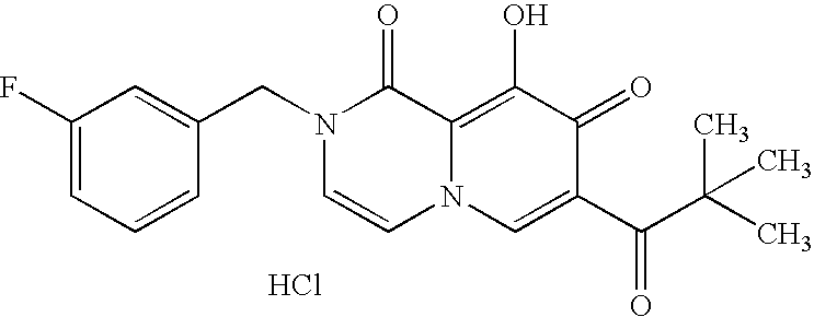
C1(F)=CC=CC(CN2C=CN3C(=C(O)C(=O)C(C(=O)C(C)(C)C)=C3)C2=O)=C1.Cl
